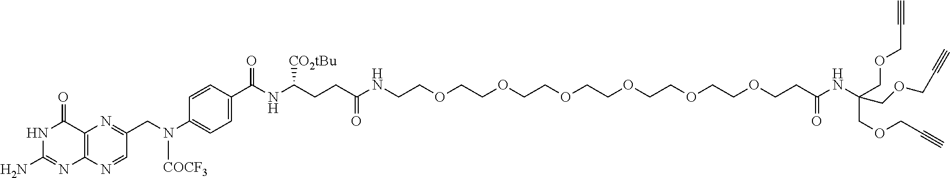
N1C(N)=NC2=C(C1=O)N=C(CN(C1=CC=C(C(NC(CCC(NCCOCCOCCOCCOCCOCCOCCC(NC(COCC#C)(COCC#C)COCC#C)=O)=O)[CO2tBu])=O)C=C1)[COCF3])C=N2
